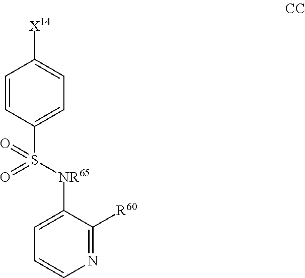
C1=C([NR65]S(C2=CC=C([X14])C=C2)(=O)=O)C([R60])=NC=C1
